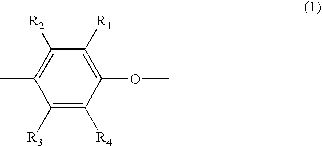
C1([R3])=C([R4])C(OC)=C([R1])C([R2])=C1C
